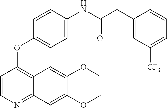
O(C)C1=CC2=NC=CC(OC3=CC=C(NC(CC4=CC([CF3])=CC=C4)=O)C=C3)=C2C=C1OC
